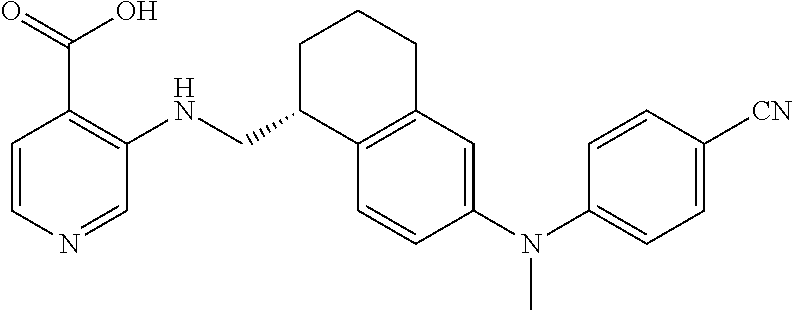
C1=CN=CC(NCC2C3=C(CCC2)C=C(N(C2=CC=C([CN])C=C2)C)C=C3)=C1C(=O)O
